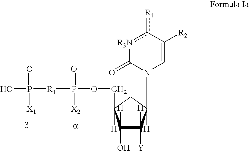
C1([H])(O)C([Y])([H])C(N2C=C([R2])c([R4])[R3N]C2=O)([H])CC1([H])COP([X2])(=O)[R1]P(=O)([X1])O
